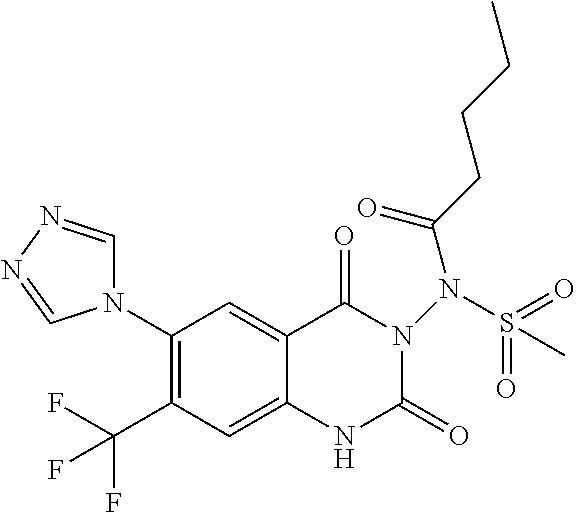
C1(N2C=NN=C2)=C(C(F)(F)F)C=C2C(=C1)C(=O)N(N(S(=O)(=O)C)C(CCCC)=O)C(=O)N2
